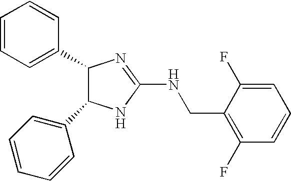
C1(C2C(C3=CC=CC=C3)NC(NCC3=C(F)C=CC=C3F)=N2)=CC=CC=C1
